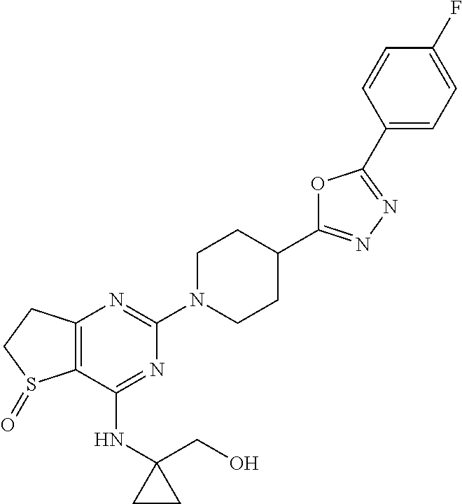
C12=C(C(NC3(CO)CC3)=NC(N3CCC(C4=NN=C(C5=CC=C(F)C=C5)O4)CC3)=N1)S(=O)CC2
